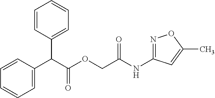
C(C(OCC(NC1=NOC(C)=C1)=O)=O)(C1=CC=CC=C1)C1=CC=CC=C1
